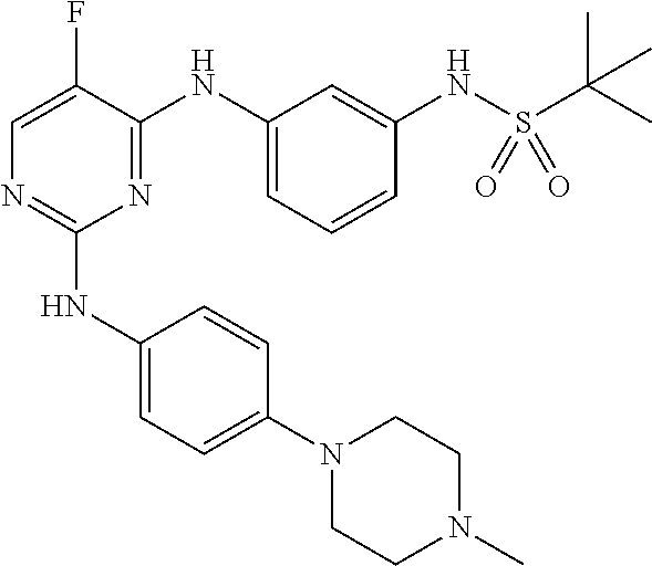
N1(C2=CC=C(NC3=NC=C(F)C(NC4=CC=CC(NS(C(C)(C)C)(=O)=O)=C4)=N3)C=C2)CCN(C)CC1
